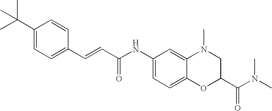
C(=CC(=O)NC1=CC=C2C(=C1)N(C)CC(C(N(C)C)=O)O2)C1=CC=C(C(C)(C)C)C=C1
